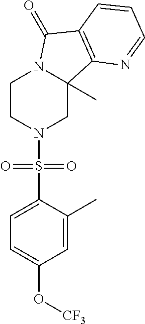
C1CN(S(C2=CC=C(O[CF3])C=C2C)(=O)=O)CC2(C)N1C(=O)C1=C2N=CC=C1
